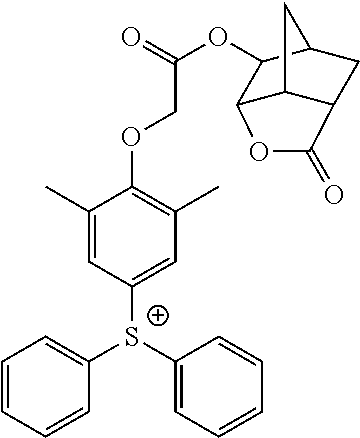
C1=CC=CC([S+](C2=CC=CC=C2)C2=CC(C)=C(OCC(OC3C4C5C(CC3C5)C(=O)O4)=O)C(C)=C2)=C1
